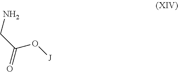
NCC(=O)O[J]
